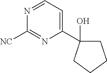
N1=CC=C(C2(O)CCCC2)N=C1[NC]
